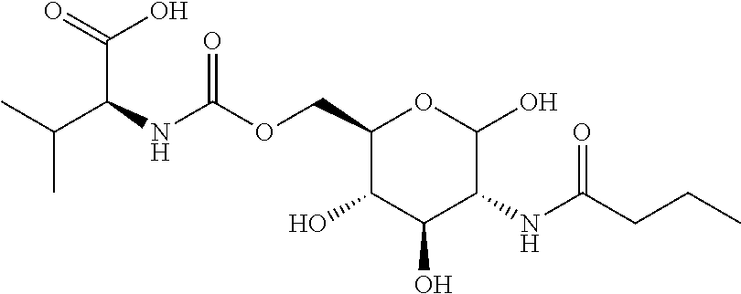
O(CC1C(O)C(O)C(NC(CCC)=O)C(O)O1)C(NC(C(C)C)C(=O)O)=O
